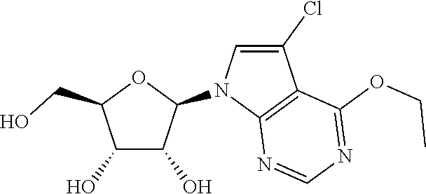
C1(O)C(O)C(N2C3=C(C(Cl)=C2)C(OCC)=NC=N3)OC1CO
